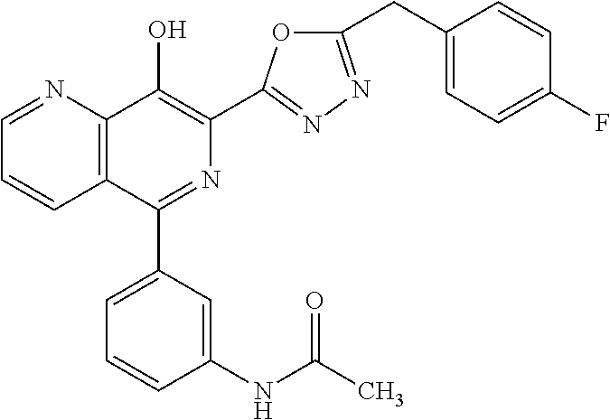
C1=NC2=C(C=C1)C(C1=CC=CC(NC(C)=O)=C1)=NC(C1=NN=C(CC3=CC=C(F)C=C3)O1)=C2O
